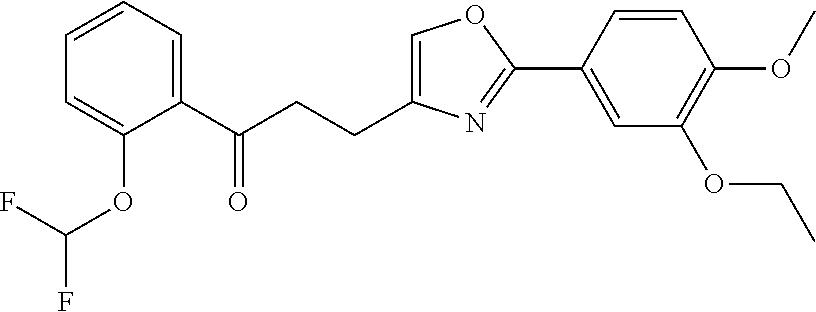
C1=C(CCC(C2=CC=CC=C2OC(F)F)=O)N=C(C2=CC(OCC)=C(OC)C=C2)O1
